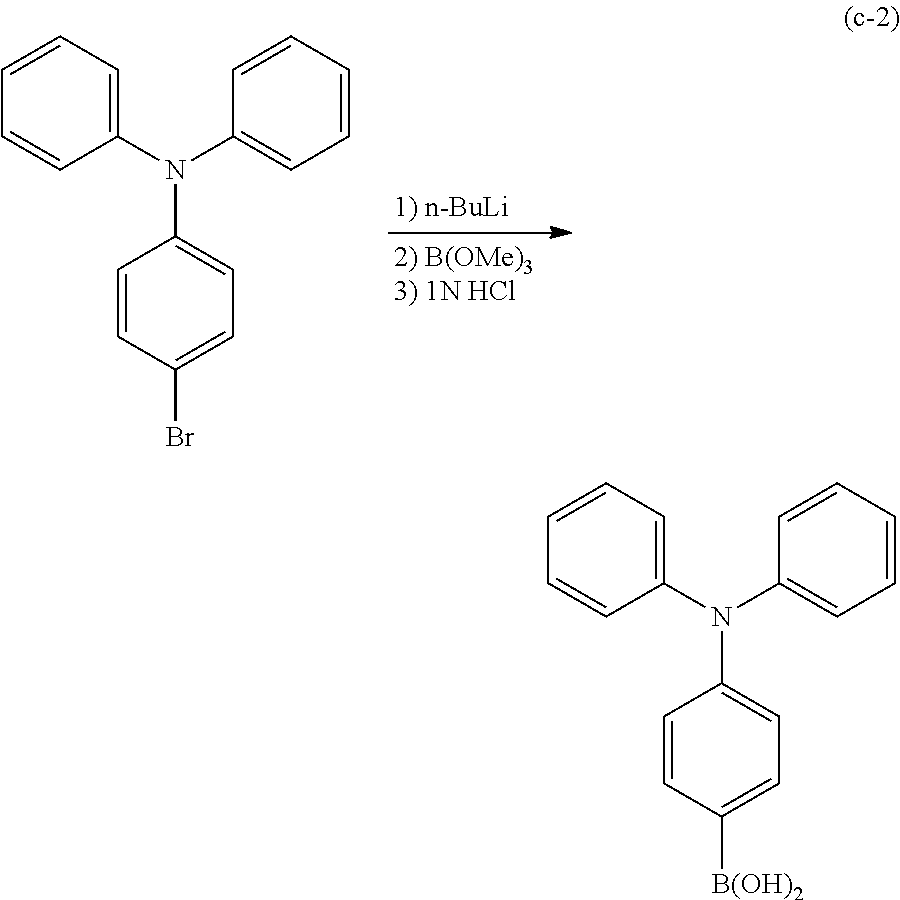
C1=CC=C(N(C2=CC=CC=C2)C2=CC=C(Br)C=C2)C=C1.C1=CC=C(N(C2=CC=CC=C2)C2=CC=C([B(OH)2])C=C2)C=C1
